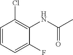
C1=CC=C(F)C(NC(C)=O)=C1Cl
